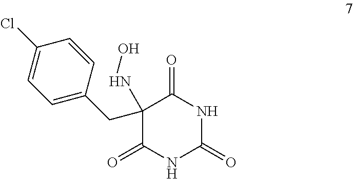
C1(CC2=CC=C(Cl)C=C2)(NO)C(=O)NC(=O)NC1=O
